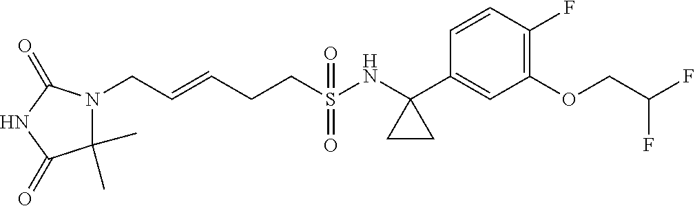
C(S(NC1(C2=CC(OCC(F)F)=C(F)C=C2)CC1)(=O)=O)CC=CCN1C(C)(C)C(=O)NC1=O
